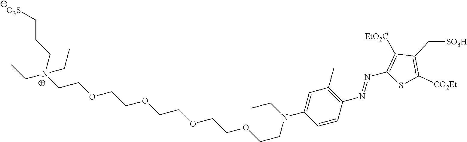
C1=CC(N=NC2=C([EtO2C])C(C[SO3H])=C([CO2Et])S2)=C(C)C=C1N(CC)CCOCCOCCOCCOCC[N+](CC)(CCC[O3S])CC
